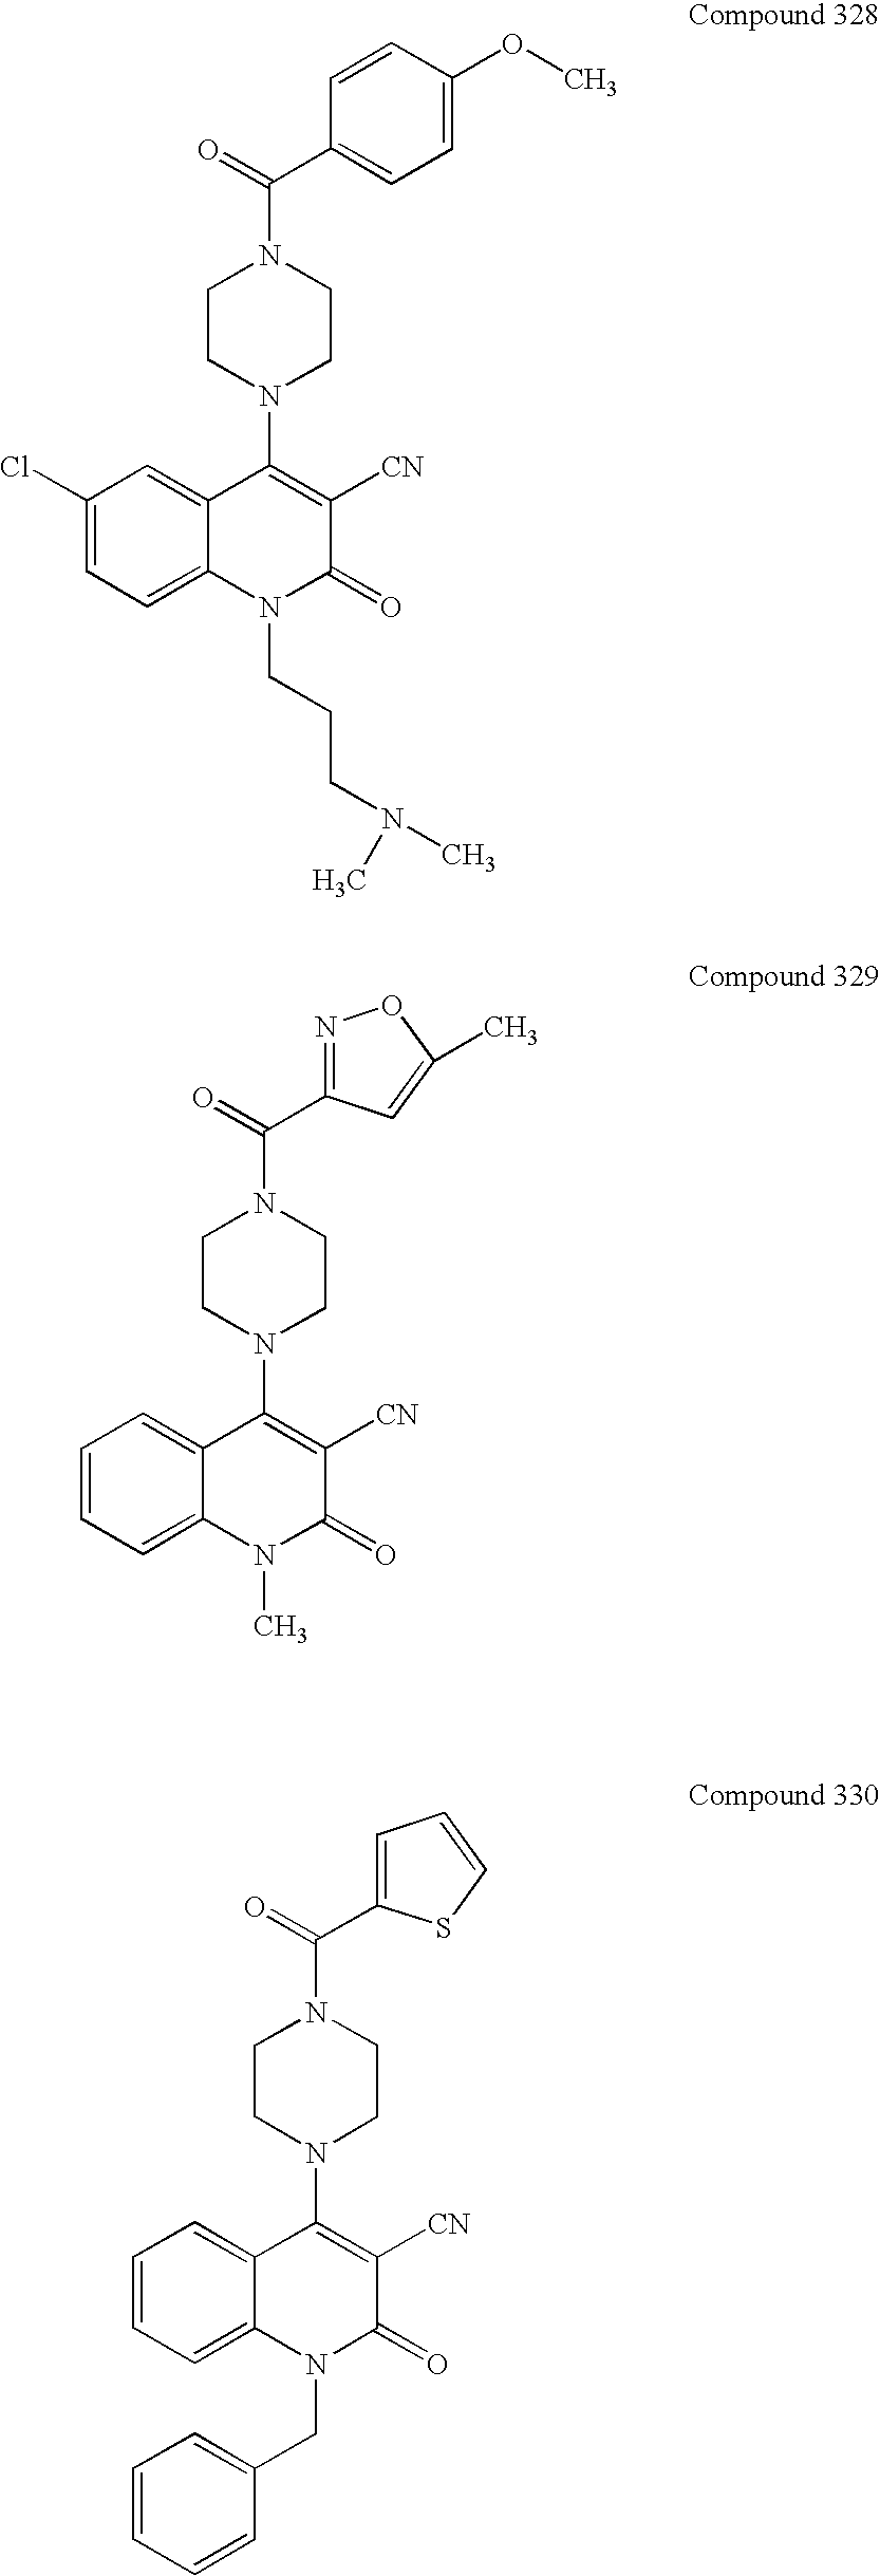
C(=O)(N1CCN(C2=C([CN])C(=O)N(CCCN(C)C)C3=CC=C(Cl)C=C23)CC1)C1=CC=C(OC)C=C1.C(=O)(N1CCN(C2=C([CN])C(=O)N(C)C3=CC=CC=C23)CC1)C1=NOC(C)=C1.C(=O)(N1CCN(C2=C([CN])C(=O)N(CC3=CC=CC=C3)C3=CC=CC=C23)CC1)C1=CC=CS1
